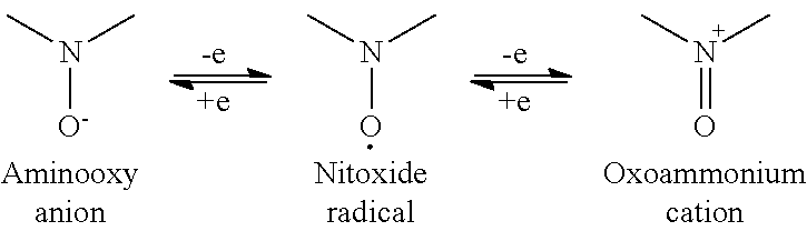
[N+](=O)(C)C.N([O-])(C)C.N(O)(C)C
